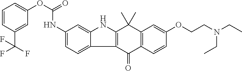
C1(NC(OC2=CC=CC(C(F)(F)F)=C2)=O)=CC=C2C(=C1)NC1=C2C(=O)C2=C(C1(C)C)C=C(OCCN(CC)CC)C=C2
